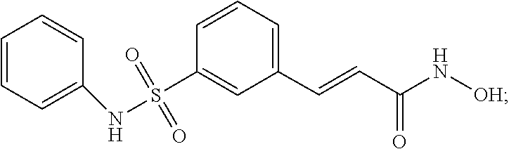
N(C(C=CC1=CC=CC(S(=O)(=O)NC2=CC=CC=C2)=C1)=O)[OH]
